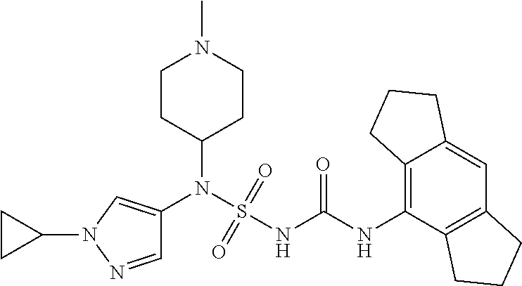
C1(N(S(NC(NC2=C3C(=CC4=C2CCC4)CCC3)=O)(=O)=O)C2=CN(C3CC3)N=C2)CCN(C)CC1
